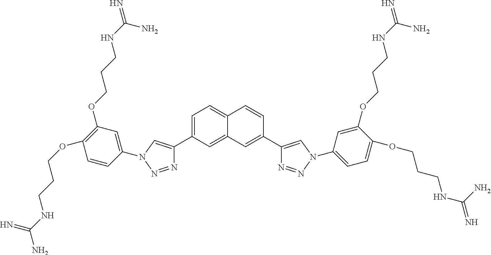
C1=C(C2=CN(C3=CC(OCCCNC(=N)N)=C(OCCCNC(N)=N)C=C3)N=N2)C=C2C(=C1)C=CC(C1=CN(C3=CC=C(OCCCNC(=N)N)C(OCCCNC(=N)N)=C3)N=N1)=C2
